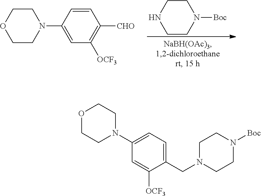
C1CN([Boc])CCN1.C1=CC(N2CCOCC2)=CC([OCF3])=C1[CHO].O1CCN(C2=CC=C(CN3CCN([Boc])CC3)C([OCF3])=C2)CC1
